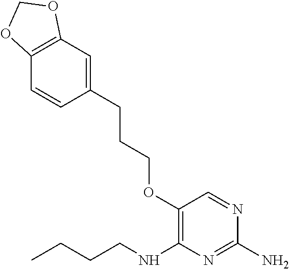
C1(CCCOC2=C(NCCCC)N=C(N)N=C2)=CC2=C(C=C1)OCO2
